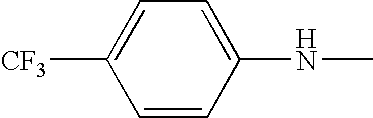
C1=CC(NC)=CC=C1[CF3]
